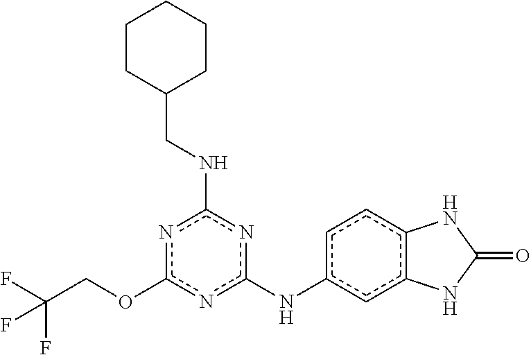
FC(COc1nc(Nc2ccc3c(c2)NC(=O)N3)nc(NCC2CCCCC2)n1)(F)F
